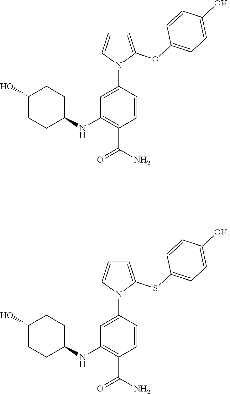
C1=C(N2C(OC3=CC=C([OH])C=C3)=CC=C2)C=CC(C(N)=O)=C1NC1CCC(O)CC1.C1=C(N2C(SC3=CC=C([OH])C=C3)=CC=C2)C=CC(C(N)=O)=C1NC1CCC(O)CC1
